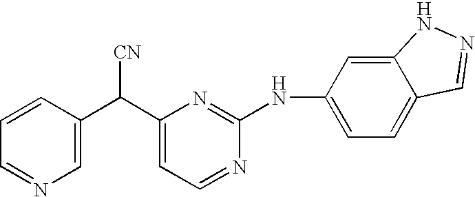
C1=CC(C(C2=CC=NC(NC3=CC=C4C(=C3)NN=C4)=N2)[CN])=CN=C1
